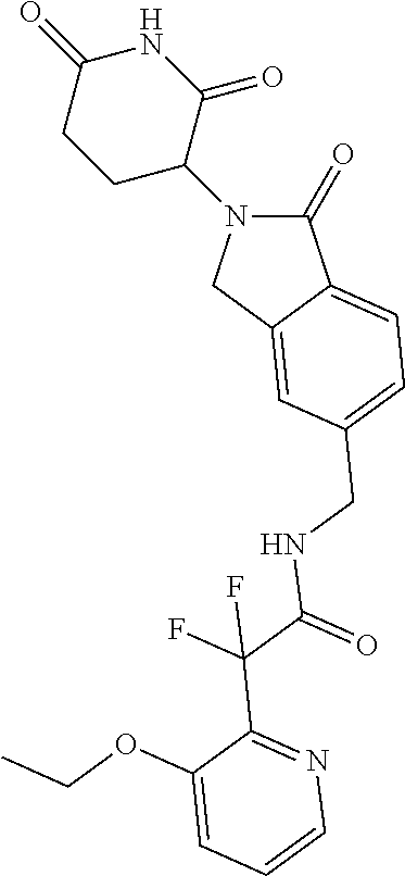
C1(=O)N(C2CCC(=O)NC2=O)CC2=CC(CNC(=O)C(F)(F)C3=NC=CC=C3OCC)=CC=C12
